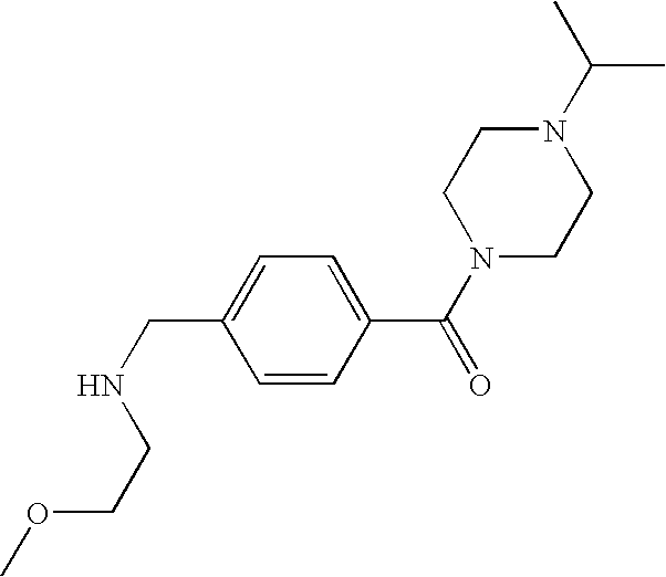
O(CCNCC1=CC=C(C(N2CCN(C(C)C)CC2)=O)C=C1)C
